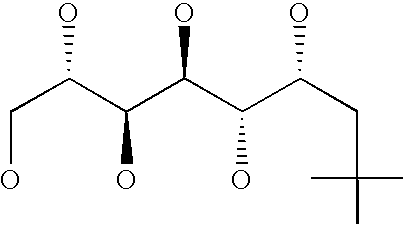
C(C(C(C(C(C(O)CC(C)(C)C)O)O)O)O)O
